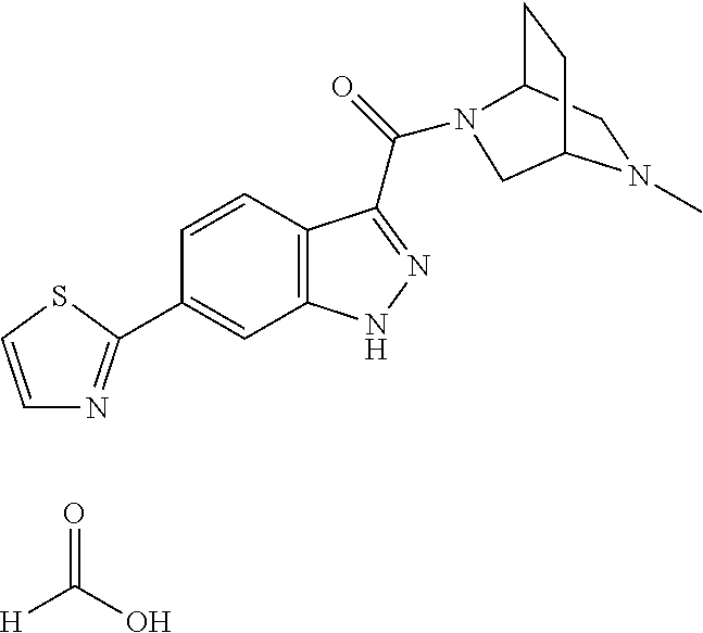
[H]C(=O)O.C(=O)(C1=NNC2=C1C=CC(C1=NC=CS1)=C2)N1C2CCC(N(C)C2)C1
